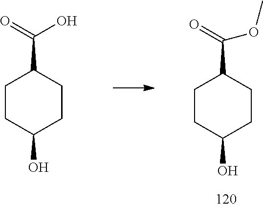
C1CC(O)CCC1C(=O)OC.C1CC(O)CCC1C(=O)O
